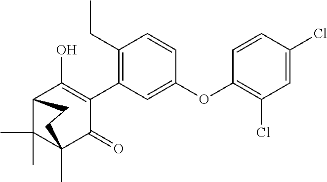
C12C(C)(C)C(C)(C(=O)C(C3=C(CC)C=CC(OC4=C(Cl)C=C(Cl)C=C4)=C3)=C1O)CC2
